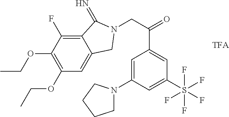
C12=C(F)C(OCC)=C(OCC)C=C1CN(CC(=O)C1=CC(S(F)(F)(F)(F)F)=CC(N3CCCC3)=C1)C2=N
